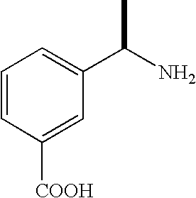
C1=CC([COOH])=CC(C(C)N)=C1
